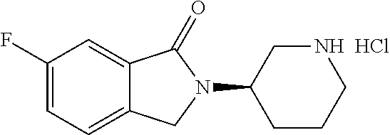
C1(F)=CC=C2C(=C1)C(=O)N(C1CCCNC1)C2.Cl
